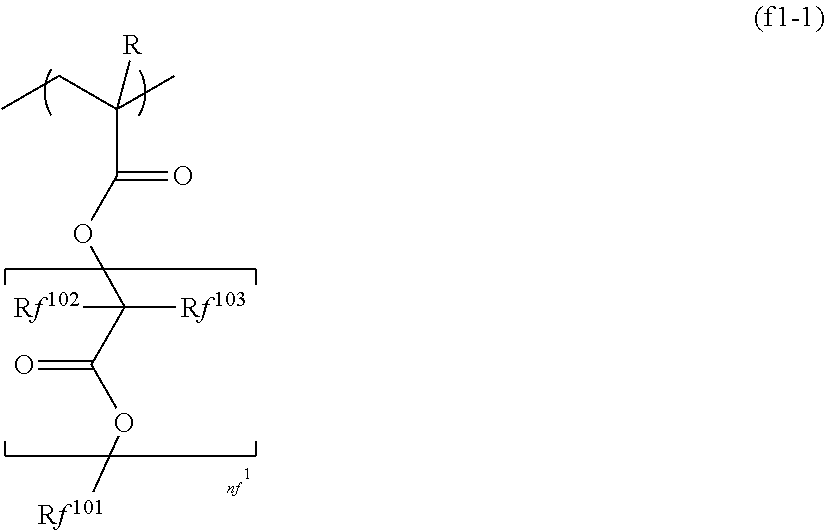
C(=O)(OC(C(O[Rf101])=O)([Rf102])[Rf103])C([R])(C)CC
